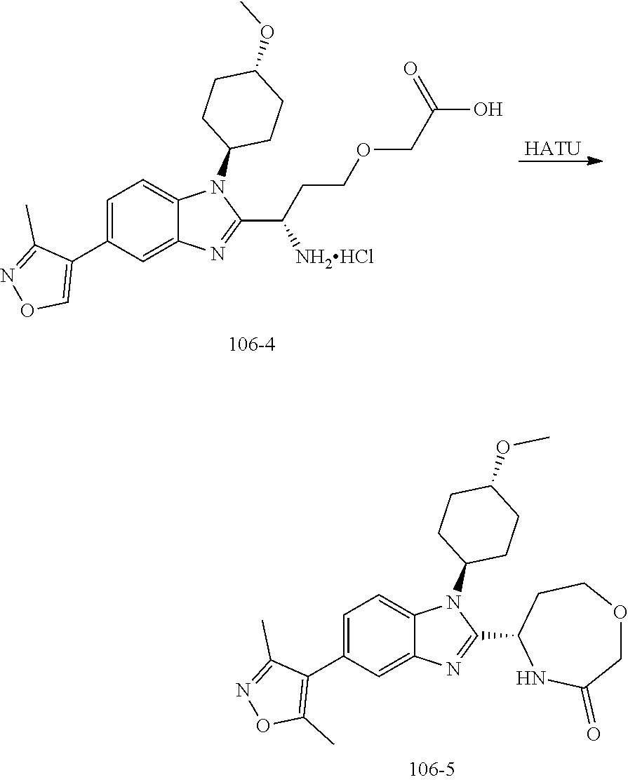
C1=C(C2=C(C)ON=C2C)C=C2C(=C1)N(C1CCC(OC)CC1)C(C1NC(=O)COCC1)=N2.[HATU].C1=C(C2=CON=C2C)C=C2C(=C1)N(C1CCC(OC)CC1)C(C(CCOCC(O)=O)[NH2HCl])=N2
